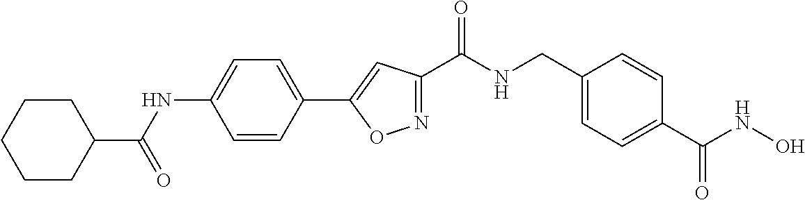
N1=C(C(=O)NCC2=CC=C(C(NO)=O)C=C2)C=C(C2=CC=C(NC(C3CCCCC3)=O)C=C2)O1
